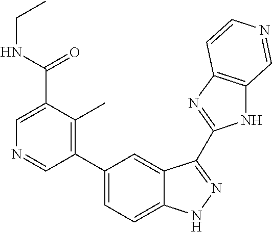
C(NC(=O)C1=CN=CC(C2=CC=C3C(=C2)C(C2=NC4=C(N2)C=NC=C4)=NN3)=C1C)C
